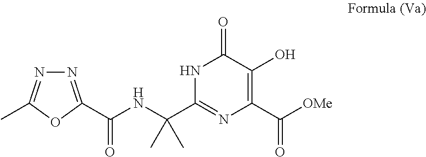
N1=C(C(NC(C2=NC(C([OMe])=O)=C(O)C(=O)N2)(C)C)=O)OC(C)=N1
